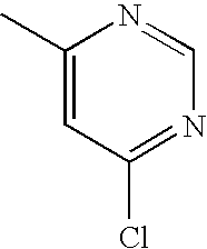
C1(C)=CC(Cl)=NC=N1
